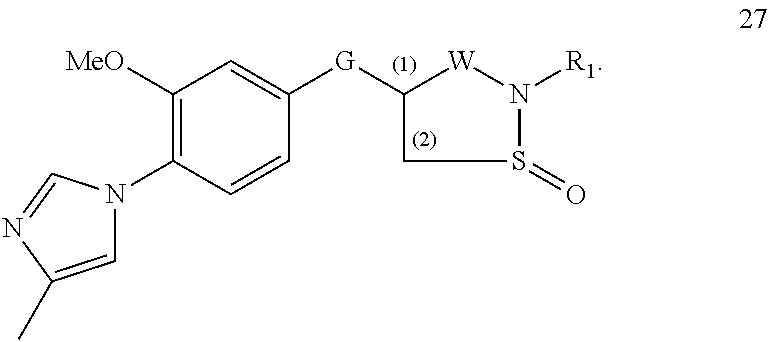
C1([MeO])=C(N2C=C(C)N=C2)C=CC([G]C2CS(=O)N([R1])[W]2)=C1
